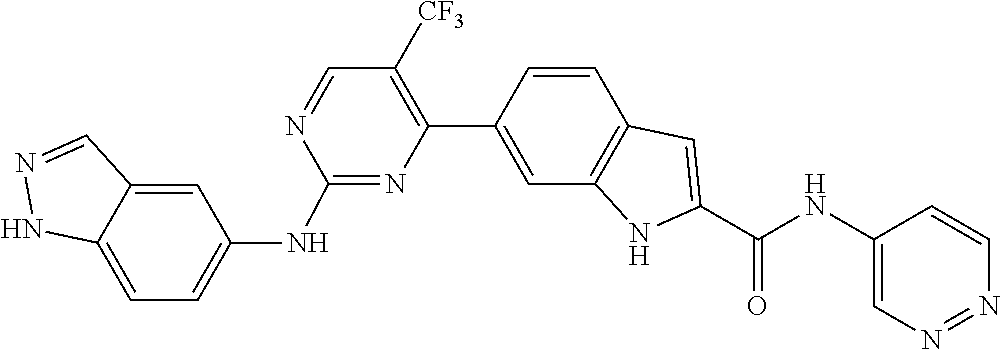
C1=CC2=C(C=C1C1=C([CF3])C=NC(NC3=CC=C4C(=C3)C=NN4)=N1)NC(C(NC1=CN=NC=C1)=O)=C2
